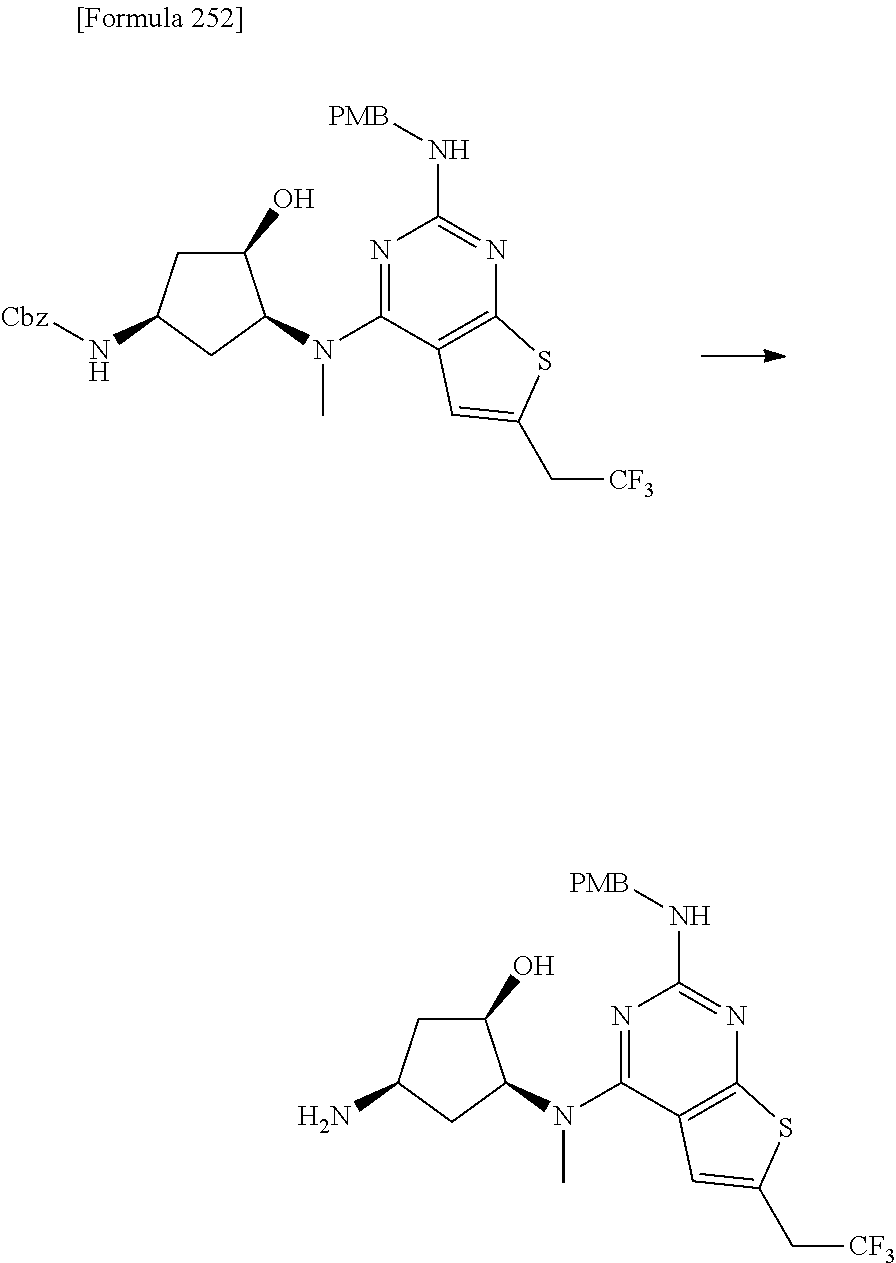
C1(O)CC(N[Cbz])CC1N(C)C1=NC(N[PMB])=NC2=C1C=C(C[CF3])S2.C1(O)CC(N)CC1N(C)C1=NC(N[PMB])=NC2=C1C=C(C[CF3])S2
